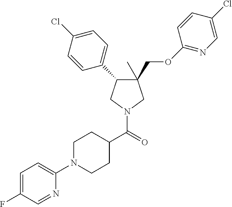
C1(C)(COC2=NC=C(Cl)C=C2)C(C2=CC=C(Cl)C=C2)CN(C(=O)C2CCN(C3=CC=C(F)C=N3)CC2)C1
